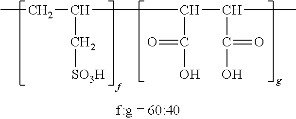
CCC(C(C(C)C(O)=O)C(O)=O)C[SO3H]
